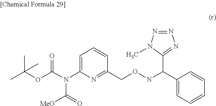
CC(OC(N(C1=CC=CC(CONC(C2=CC=CC=C2)C2=NN=NN2C)=N1)C([MeO])=O)=O)(C)C
